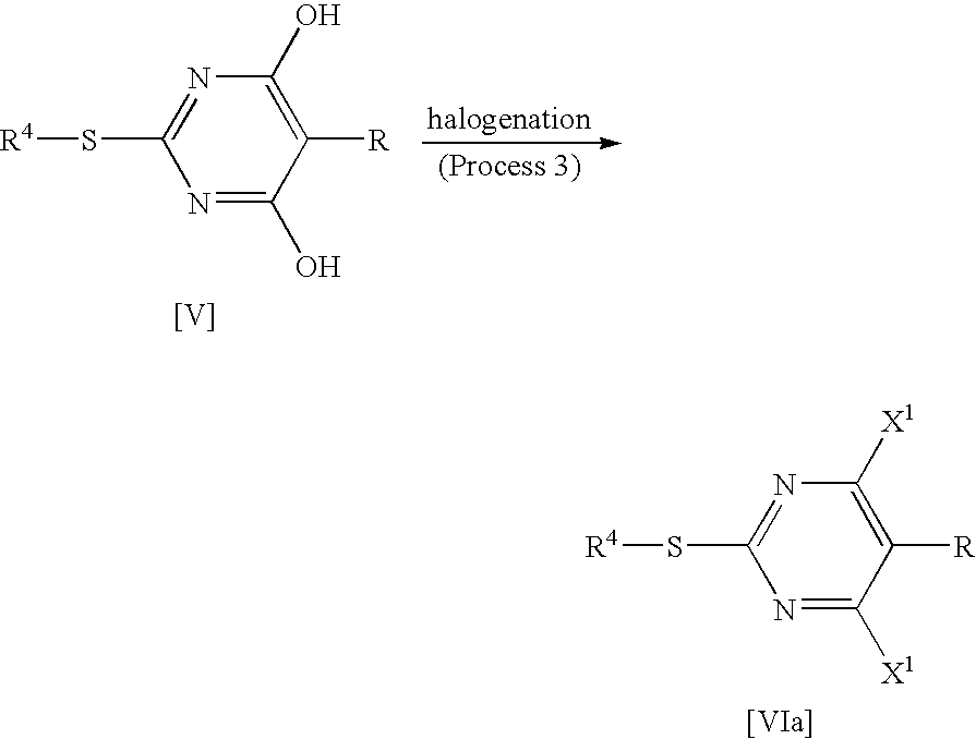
N1=C(S[R4])N=C(O)C([R])=C1O.[V].N1=C(S[R4])N=C([X1])C([R])=C1[X1].[[VIa]]
